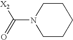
C1CCCCN1C(=O)[X2]
